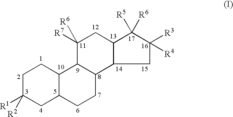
C1C([R1])([R2])CC2C(C1)C1C(CC2)C2CC([R3])([R4])C([R6])([R5])C2CC1([R6])[R7]
